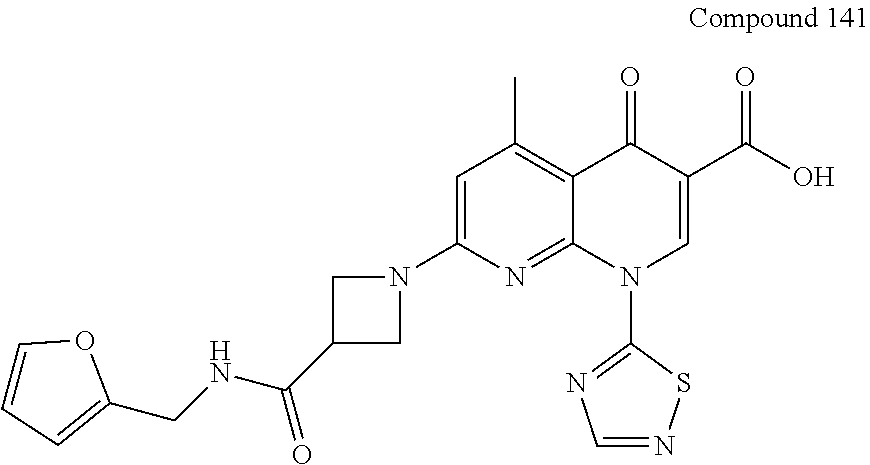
C1=C(N2CC(C(NCC3=CC=CO3)=O)C2)N=C2C(=C1C)C(=O)C(C(O)=O)=CN2C1=NC=NS1
